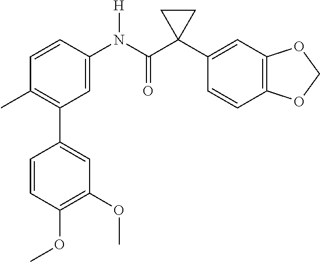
C1=C(N(C(C2(C3=CC4=C(C=C3)OCO4)CC2)=O)[H])C=CC(C)=C1C1=CC(OC)=C(OC)C=C1
